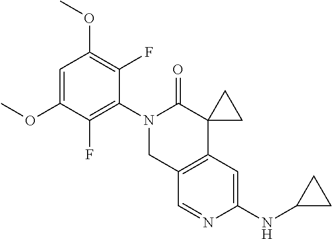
C1=C(OC)C(F)=C(N2CC3=C(C4(C2=O)CC4)C=C(NC2CC2)N=C3)C(F)=C1OC
